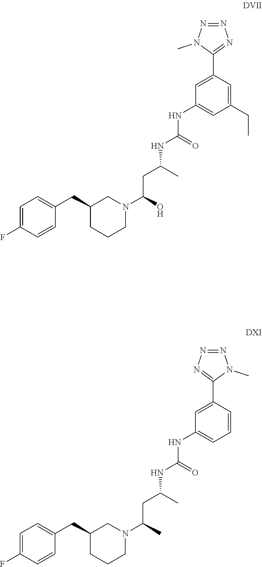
C1=C(C2=NN=NN2C)C=CC=C1NC(=O)NC(CC(N1CC(CC2=CC=C(F)C=C2)CCC1)C)C.C1=C(C2=NN=NN2C)C=C(CC)C=C1NC(=O)NC(CC(N1CC(CC2=CC=C(F)C=C2)CCC1)O)C
